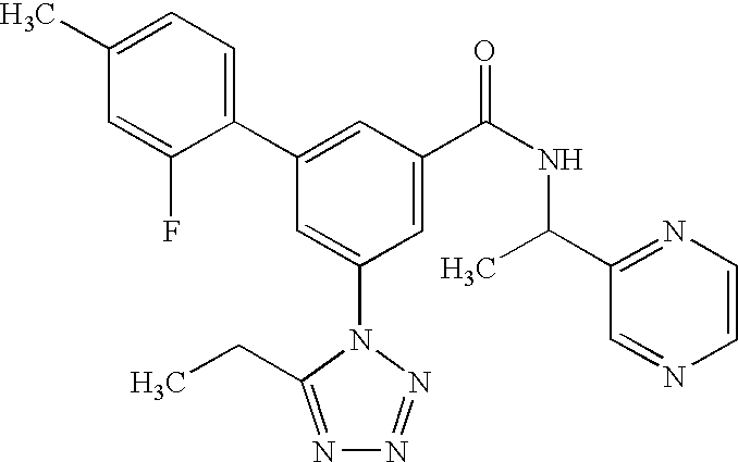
C1(C2=CC(C(NC(C3=NC=CN=C3)C)=O)=CC(N3C(CC)=NN=N3)=C2)=CC=C(C)C=C1F
